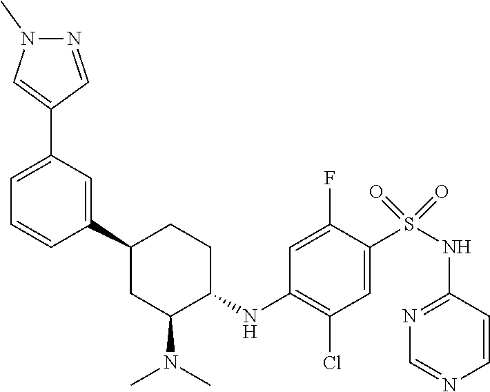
C1=CC(NS(=O)(=O)C2=CC(Cl)=C(NC3CCC(C4=CC(C5=CN(C)N=C5)=CC=C4)CC3N(C)C)C=C2F)=NC=N1
